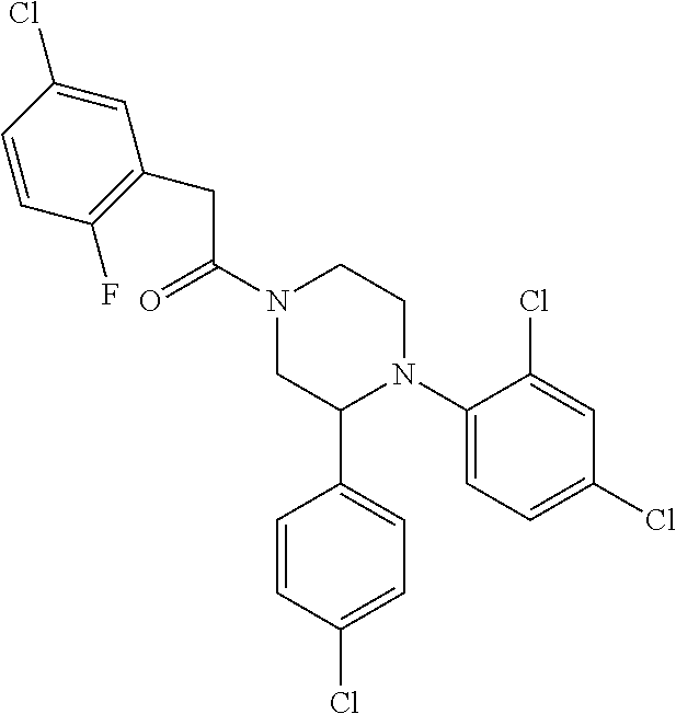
C(C(N1CC(C2=CC=C(Cl)C=C2)N(C2=CC=C(Cl)C=C2Cl)CC1)=O)C1=C(F)C=CC(Cl)=C1
